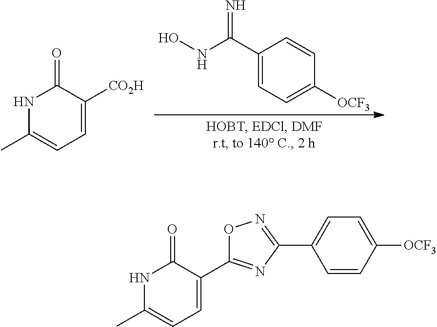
N1C(C)=CC=C([CO2H])C1=O.C1(C(NO)=N)=CC=C([OCF3])C=C1.N1C(C)=CC=C(C2=NC(C3=CC=C([OCF3])C=C3)=NO2)C1=O
